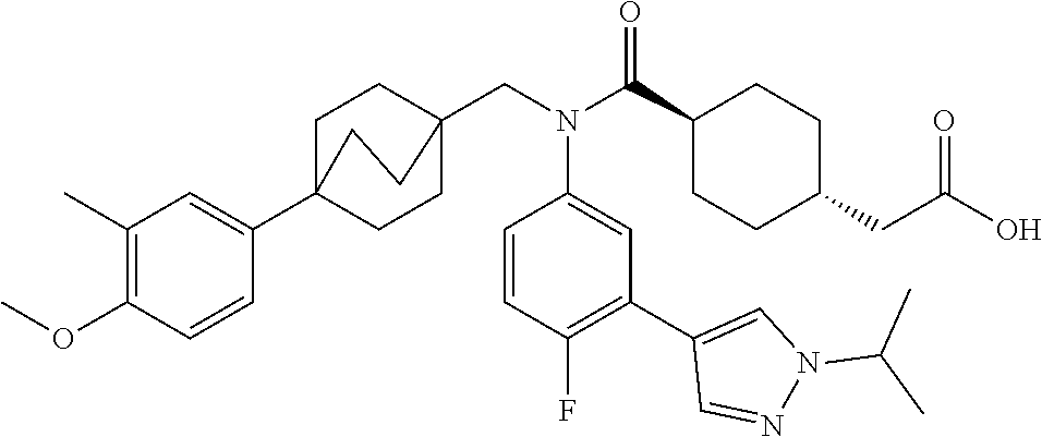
C1(C)=C(OC)C=CC(C23CCC(CN(C(C4CCC(CC(O)=O)CC4)=O)C4=CC(C5=CN(C(C)C)N=C5)=C(F)C=C4)(CC2)CC3)=C1
